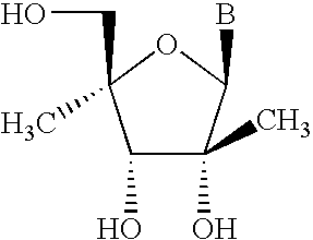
C1(O)C(C)(O)C(B)OC1(CO)C
